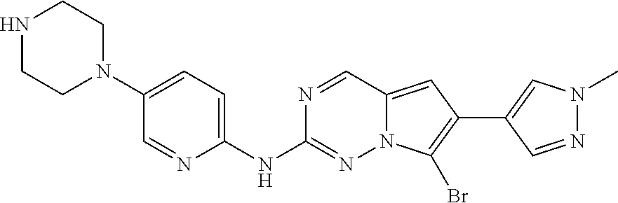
N1CCN(C2=CC=C(NC3=NN4C(=CC(C5=CN(C)N=C5)=C4Br)C=N3)N=C2)CC1
